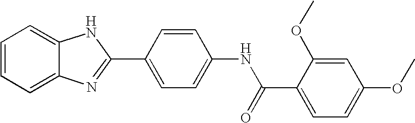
C1=CC=C2C(=C1)NC(C1=CC=C(NC(=O)C3=CC=C(OC)C=C3OC)C=C1)=N2
